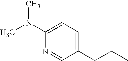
C1=C(N(C)C)N=CC(CCC)=C1
